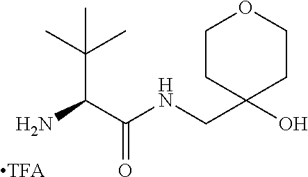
[TFA].C(C(C(=O)NCC1(O)CCOCC1)N)(C)(C)C
